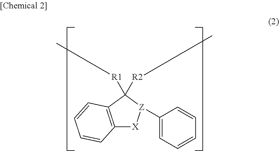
C12=C(C([R2]C)([R1]C)[Z](C3=CC=CC=C3)[X]1)C=CC=C2
